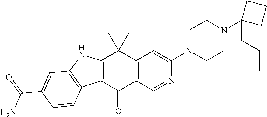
C12=C(C(=O)C3=C(C1(C)C)C=C(N1CCN(C4(CCC)CCC4)CC1)N=C3)C1=C(N2)C=C(C(N)=O)C=C1
